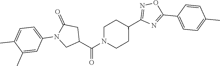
C1=C(C)C(C)=CC(N2CC(C(N3CCC(C4=NOC(C5=CC=C(C)C=C5)=N4)CC3)=O)CC2=O)=C1
